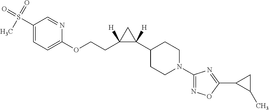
C1(S(=O)(=O)C)=CC=C(OCCC2([H])C([H])(C3CCN(C4=NOC(C5C(C)C5)=N4)CC3)C2)N=C1
